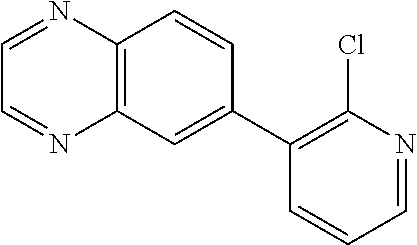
C12=C(C=C(C3=C(Cl)N=CC=C3)C=C1)N=CC=N2
